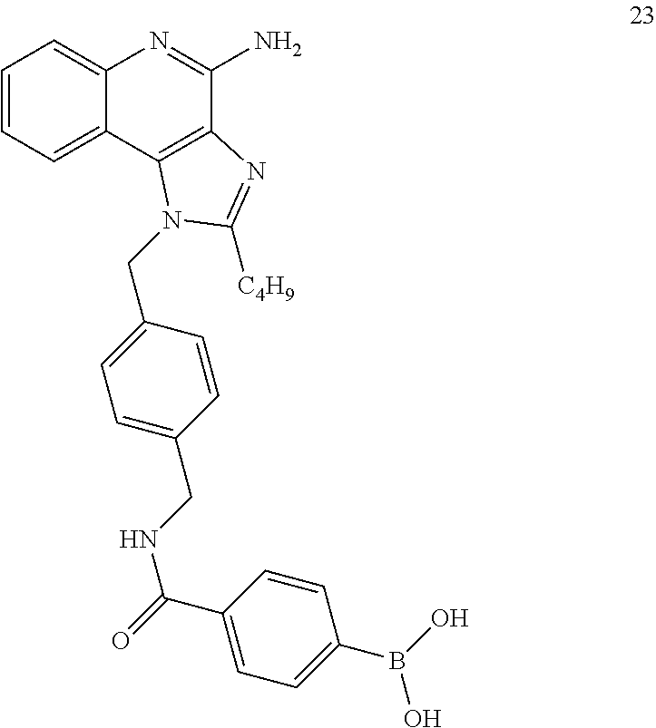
C1=CC=C2C(=C1)N=C(N)C1=C2N(CC2=CC=C(CNC(C3=CC=C(B(O)O)C=C3)=O)C=C2)C([C4H9])=N1
